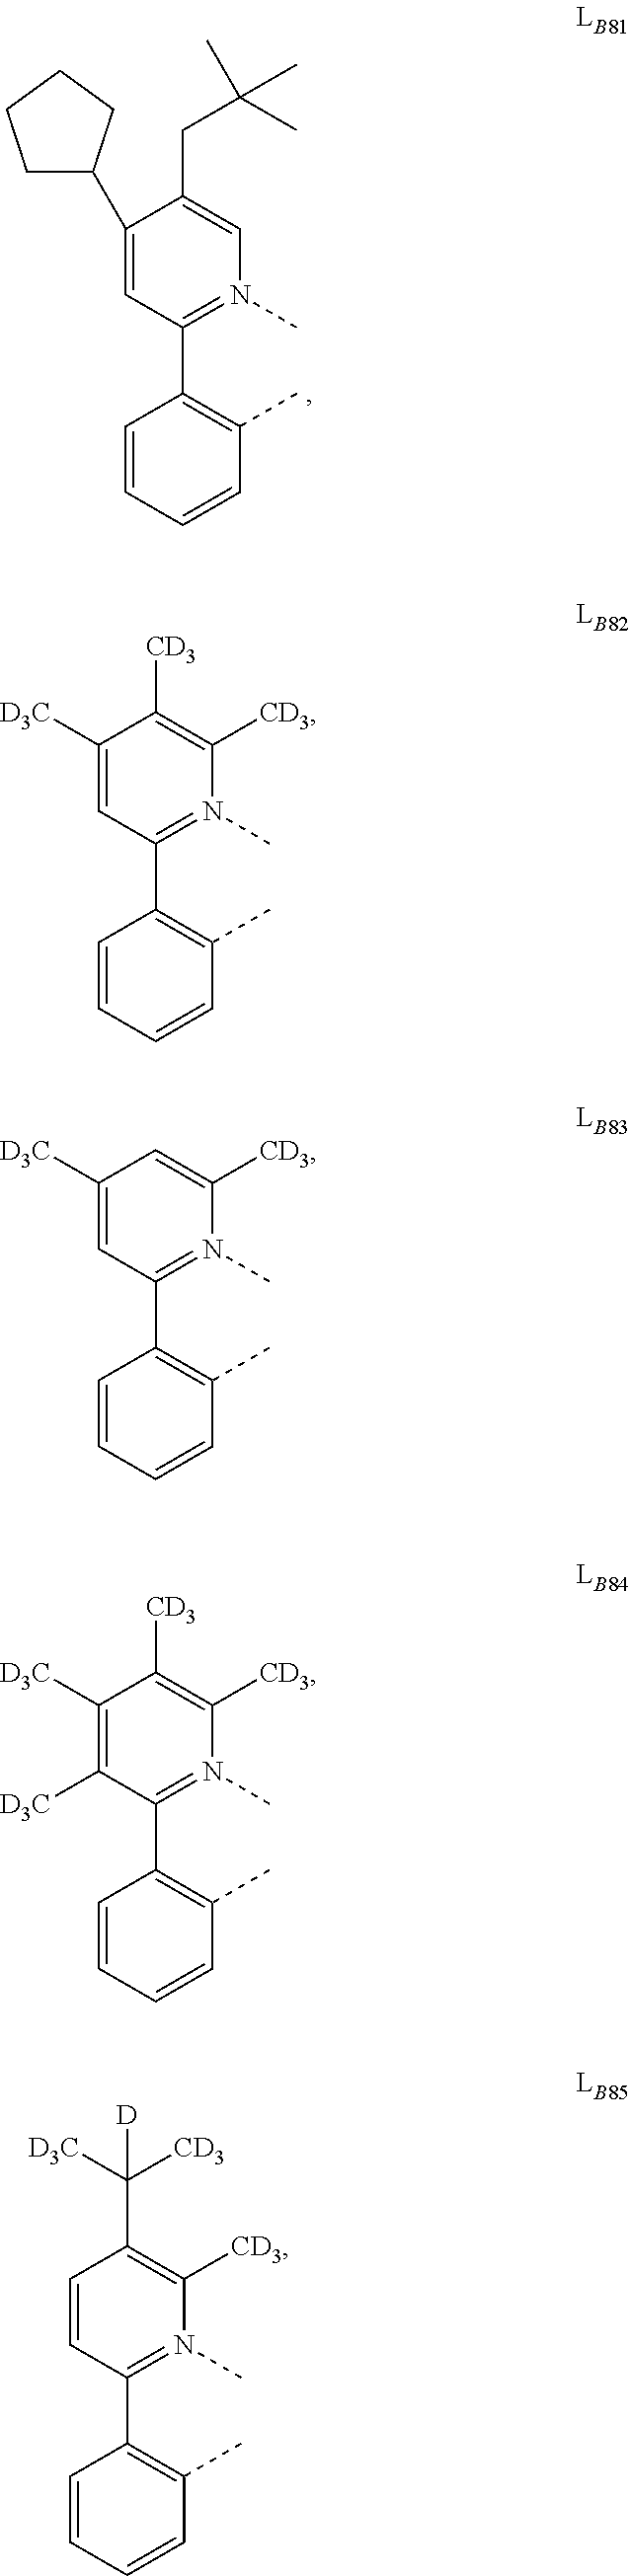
C1(C2CCCC2)=CC(C2=C(C)C=CC=C2)=N(C)C=C1CC(C)(C)C.C1([D3C])=CC(C2=C(C)C=CC=C2)=N(C)C([CD3])=C1[CD3].C1([D3C])=CC(C2=C(C)C=CC=C2)=N(C)C([CD3])=C1.C1([D3C])=C([D3C])C(C2=C(C)C=CC=C2)=N(C)C([CD3])=C1[CD3].C1=CC(C2=C(C)C=CC=C2)=N(C)C([CD3])=C1C([D3C])([CD3])[D]
